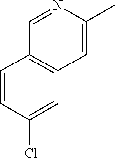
C1=CC(Cl)=CC2=C1C=NC(C)=C2
